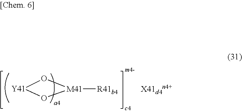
[X41d4n4+].[Y41]1O[M41]([R41b4])O1
